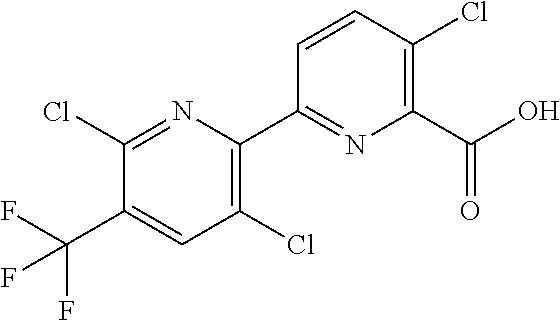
C1(C2=C(Cl)C=C(C(F)(F)F)C(Cl)=N2)=NC(C(O)=O)=C(Cl)C=C1
